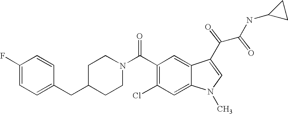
C1(F)=CC=C(CC2CCN(C(C3=C(Cl)C=C4C(=C3)C(C(C(NC3CC3)=O)=O)=CN4C)=O)CC2)C=C1
